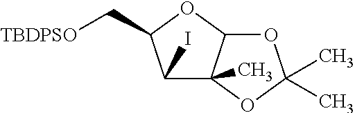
C1(I)C2(C)C(OC1C[TBDPSO])OC(C)(C)O2
